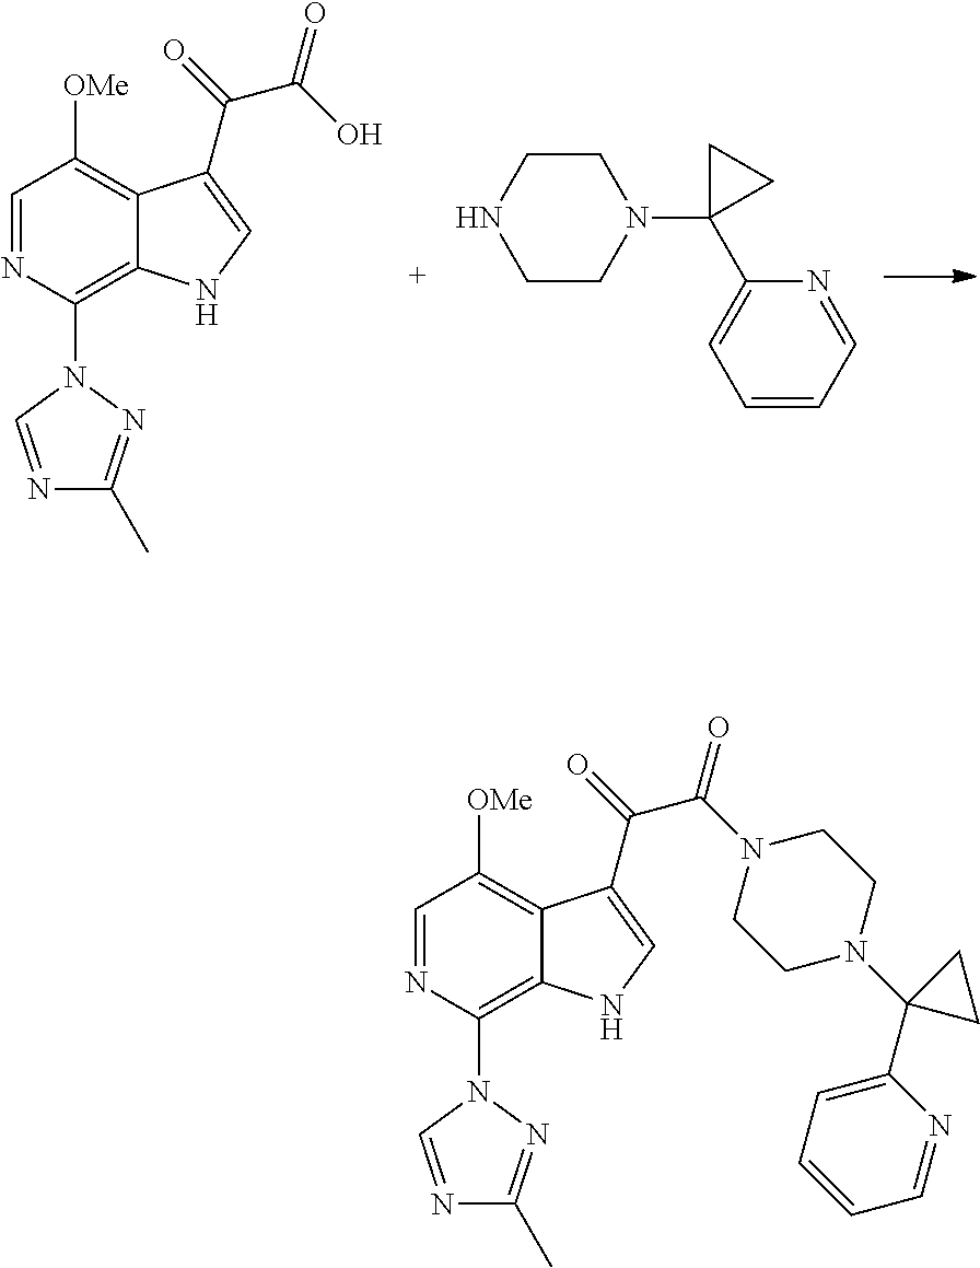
C1=CC=C(C2(N3CCNCC3)CC2)N=C1.C1=NC(N2C=NC(C)=N2)=C2C(=C1[OMe])C(C(=O)C(O)=O)=CN2.C1=NC(N2C=NC(C)=N2)=C2C(=C1[OMe])C(C(=O)C(N1CCN(C3(C4=CC=CC=N4)CC3)CC1)=O)=CN2
